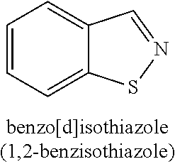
C1=CC=C2C(=C1)C=NS2
